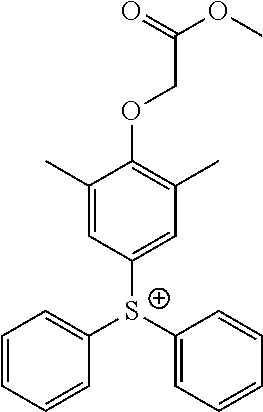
C1=CC=CC([S+](C2=CC(C)=C(OCC(=O)OC)C(C)=C2)C2=CC=CC=C2)=C1
